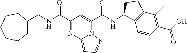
C(NC(C1=NC2=CC=NN2C(C(NC2C3=C(C(C)=C(C(O)=O)C=C3)CC2)=O)=C1)=O)C1CCCCCC1
